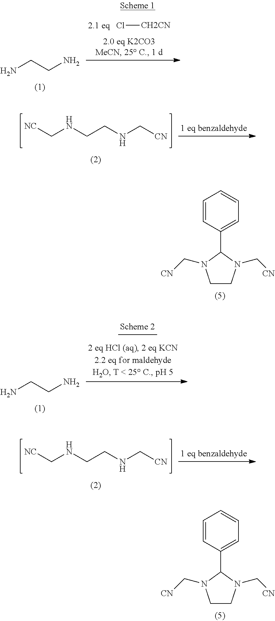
Cl[CH2CN].C(CN)N.[NC]CNCCNC[CN].C1=CC(C2N(C[CN])CCN2C[CN])=CC=C1.[NC]CNCCNC[CN].C1=CC(C2N(C[CN])CCN2C[CN])=CC=C1.C(CN)N
